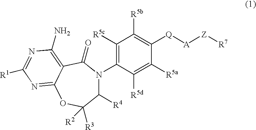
C1(N2C([R4])C([R3])([R2])OC3=NC([R1])=NC(N)=C3C2=O)=C([R5c])C([R5b])=C([Q][A][Z][R7])C([R5a])=C1[R5d]
